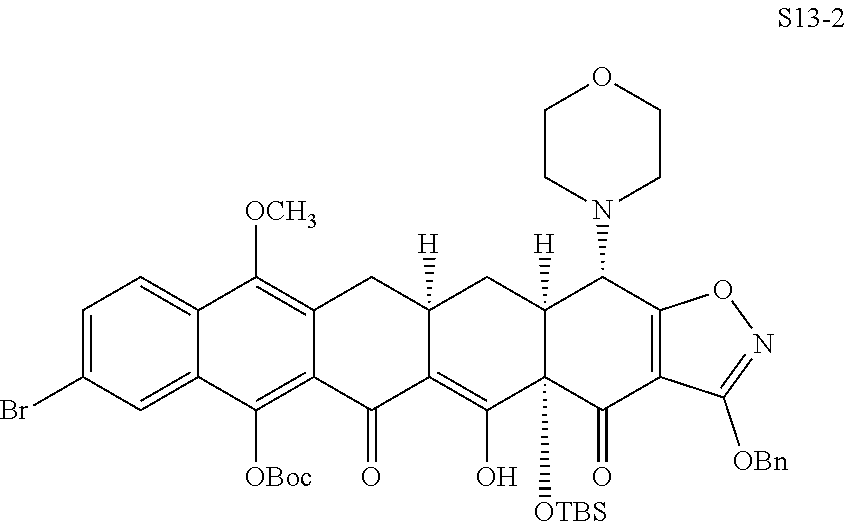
C12=CC=C(Br)C=C1C([OBoc])=C1C(=C2[OCH3])CC2([H])C(=C(O)C3([OTBS])C([H])(C2)C(N2CCOCC2)C2=C(C3=O)C([OBn])=NO2)C1=O
